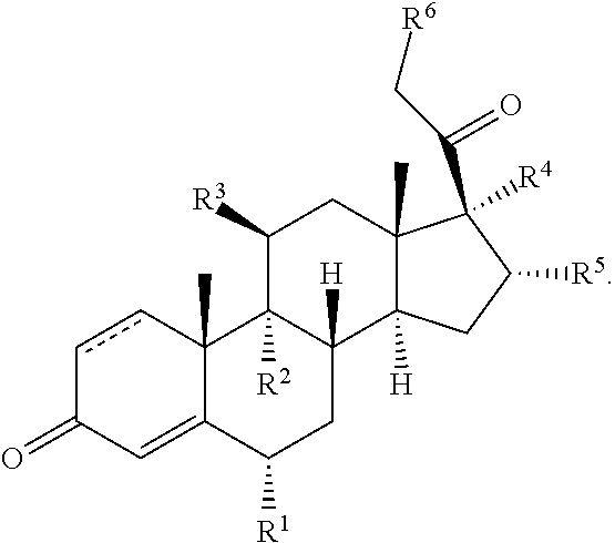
c1cC2(C)C(=CC1=O)C([R1])CC1([H])C2([R2])C([R3])CC2(C)C1([H])CC([R5])C2(C(C[R6])=O)[R4]
